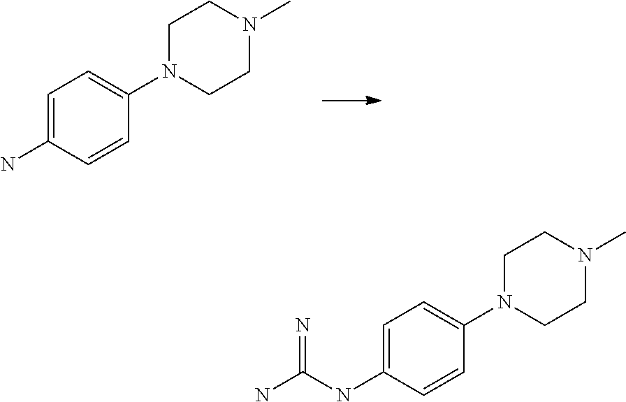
C1=C(N)C=CC(N2CCN(C)CC2)=C1.C1=C(NC(N)=N)C=CC(N2CCN(C)CC2)=C1
